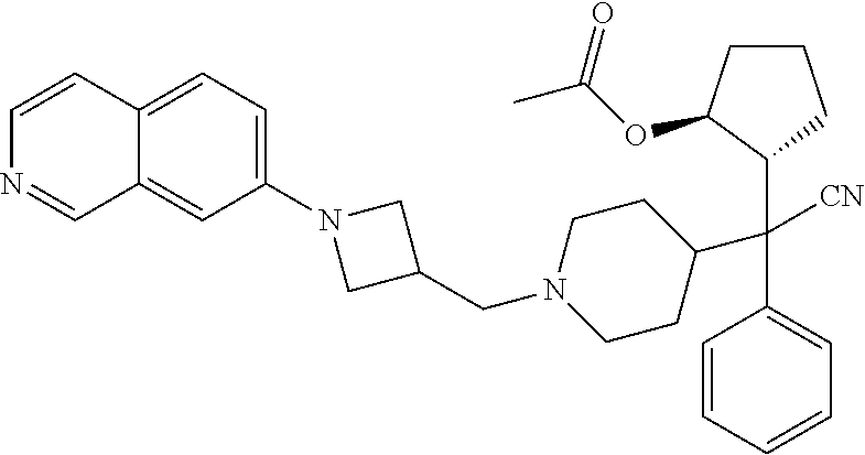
C12=CC=C(N3CC(CN4CCC(C(C5=CC=CC=C5)([CN])C5C(OC(C)=O)CCC5)CC4)C3)C=C1C=NC=C2
